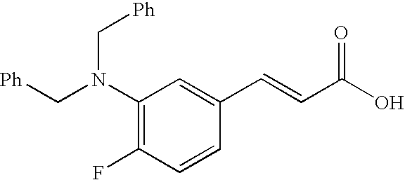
C1(N(C[Ph])C[Ph])=C(F)C=CC(C=CC(O)=O)=C1
